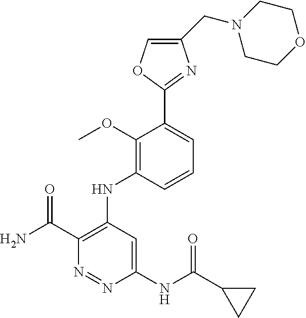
C1(C(N)=O)=C(NC2=C(OC)C(C3=NC(CN4CCOCC4)=CO3)=CC=C2)C=C(NC(C2CC2)=O)N=N1
